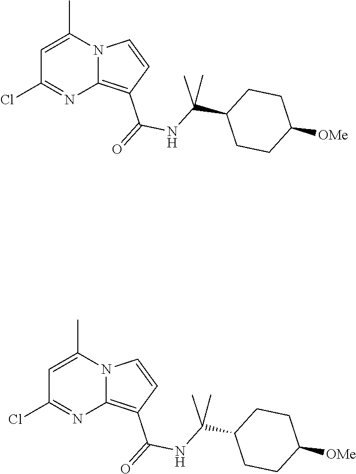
C12=C(C(=O)NC(C3CCC([OMe])CC3)(C)C)C=CN1C(C)=CC(Cl)=N2.C12=C(C(=O)NC(C3CCC([OMe])CC3)(C)C)C=CN1C(C)=CC(Cl)=N2
